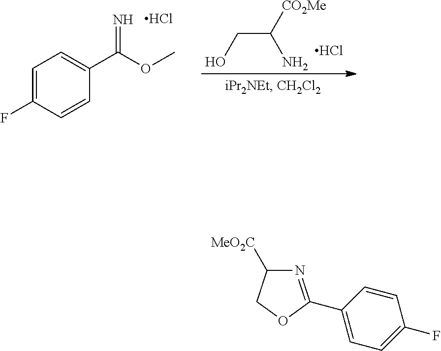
C(C([CO2Me])N)O.Cl.C1=C(F)C=CC(C(OC)=N)=C1.Cl.N1=C(C2=CC=C(F)C=C2)OCC1[MeO2C]
